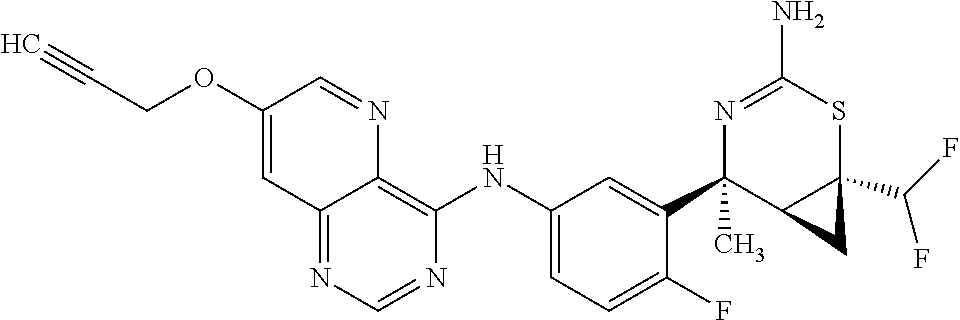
C12=NC=NC(NC3=CC=C(F)C(C4(C)C5C(C(F)F)(SC(N)=N4)C5)=C3)=C1N=CC(OCC#C)=C2
